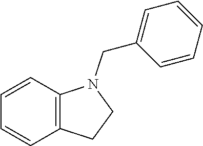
C1=CC2=C(C=C1)CCN2CC1=CC=CC=C1
